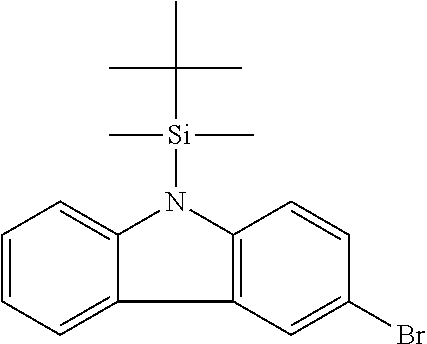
C1=CC=C2C(=C1)N([Si](C(C)(C)C)(C)C)C1=C2C=C(Br)C=C1
